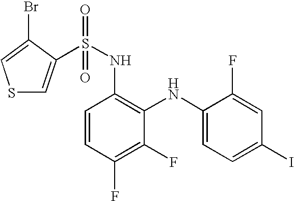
S1C=C(S(NC2=C(NC3=CC=C(I)C=C3F)C(F)=C(F)C=C2)(=O)=O)C(Br)=C1
